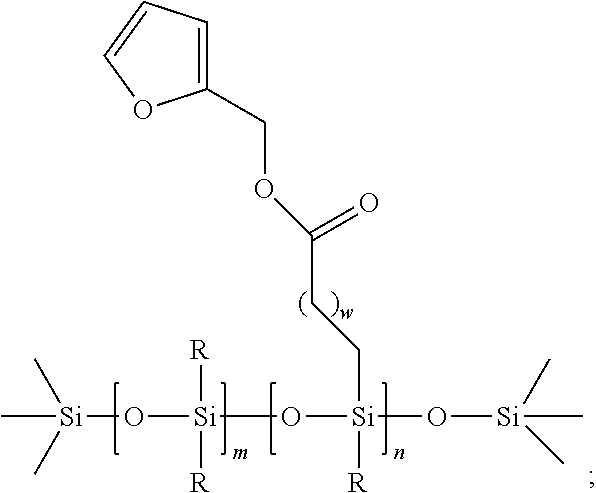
C[Si](O[Si]([R])([R])O[Si](O[Si](C)(C)C)(CCC(OCC1=CC=CO1)=O)[R])(C)C
